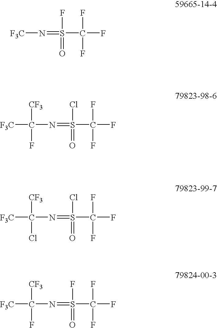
[F3C]N=S(C(F)(F)F)(F)=O.[F3C]C(N=S(C(F)(F)F)(Cl)=O)([CF3])F.[F3C]C(N=S(C(F)(F)F)(Cl)=O)([CF3])Cl.[F3C]C(N=S(C(F)(F)F)(F)=O)([CF3])F
